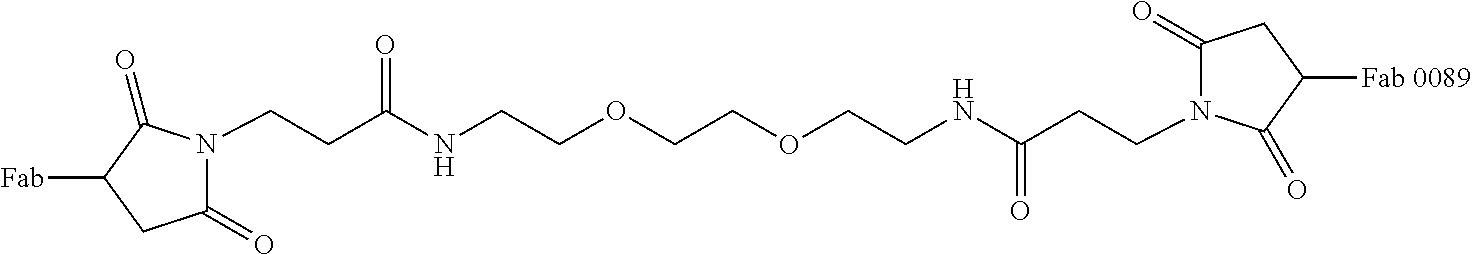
C(CC(NCCOCCOCCNC(CCN1C(=O)CC([Fab 0089])C1=O)=O)=O)N1C(=O)CC([Fab])C1=O
